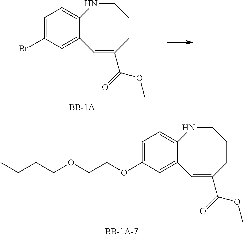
C1=C(OCCOCCCC)C=C2C(=C1)NCCCC(C(=O)OC)=C2.C1=C(Br)C=C2C(=C1)NCCCC(C(=O)OC)=C2
